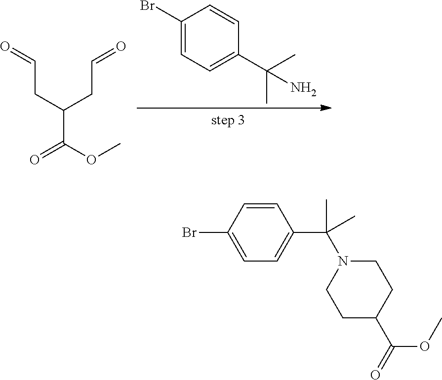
C1(Br)=CC=C(C(C)(C)N)C=C1.C(C(OC)=O)(CC=O)CC=O.C1=C(C(C)(N2CCC(C(OC)=O)CC2)C)C=CC(Br)=C1
